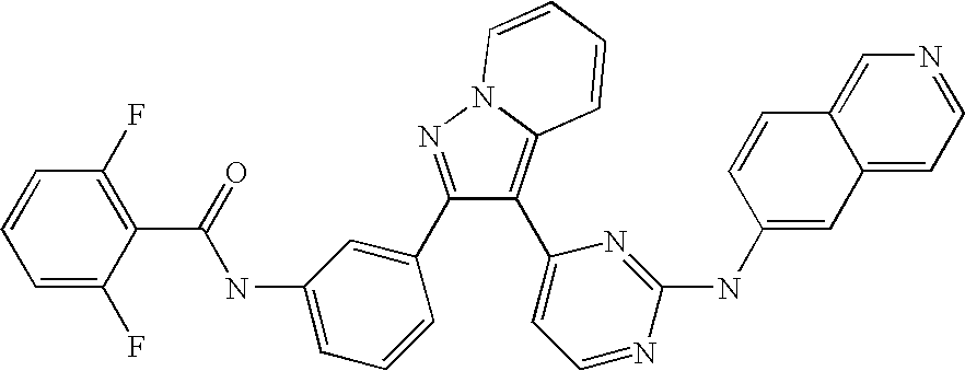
C1=C(F)C(C(=O)NC2=CC=CC(C3=NN4C(=C3C3=CC=NC(NC5=CC6=CC=NC=C6C=C5)=N3)C=CC=C4)=C2)=C(F)C=C1
